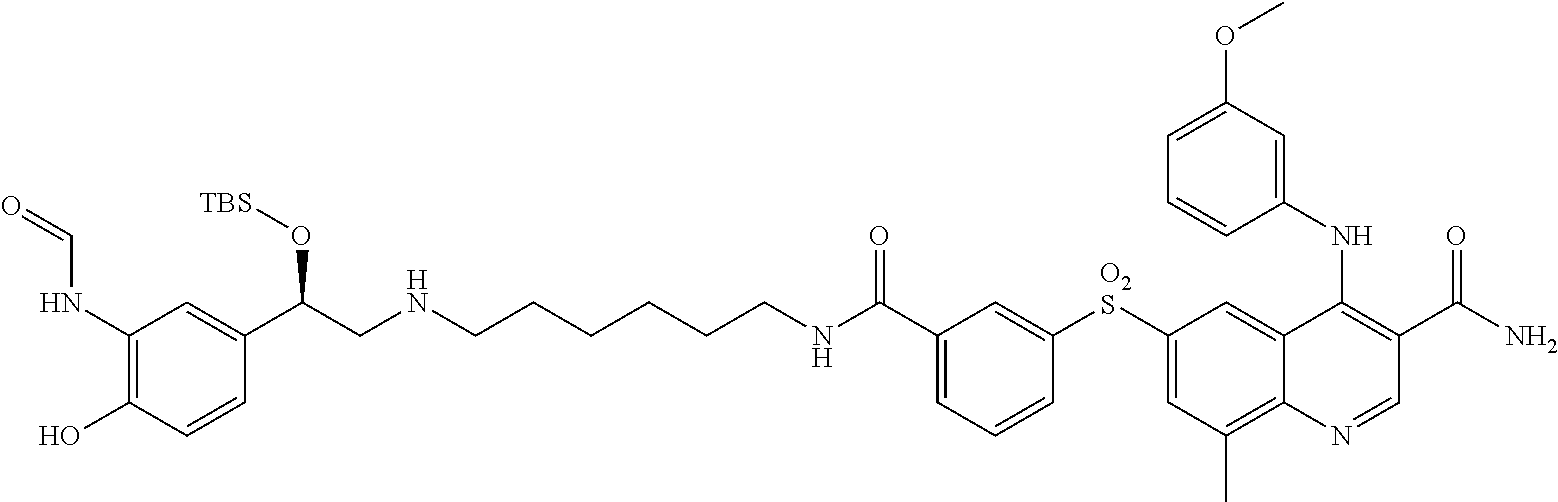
C(CNC(C1=CC=CC([O2S]C2=CC(C)=C3C(=C2)C(NC2=CC(OC)=CC=C2)=C(C(N)=O)C=N3)=C1)=O)CCCCNCC(C1=CC(NC=O)=C(O)C=C1)O[TBS]
